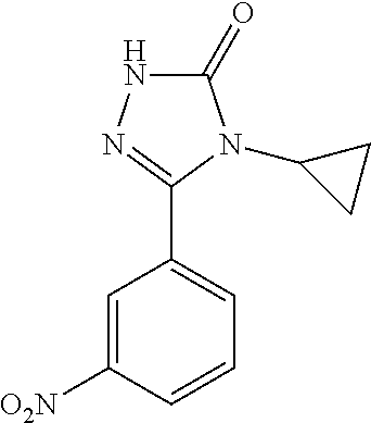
C1=C([NO2])C=CC=C1C1=NNC(=O)N1C1CC1
